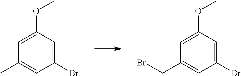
C1(Br)=CC(OC)=CC(C)=C1.C1(Br)=CC(OC)=CC(CBr)=C1
